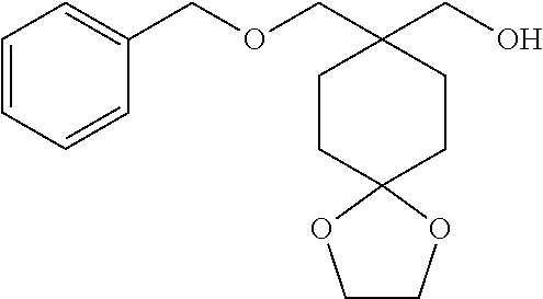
C1CC2(CCC1(CO)COCC1=CC=CC=C1)OCCO2
